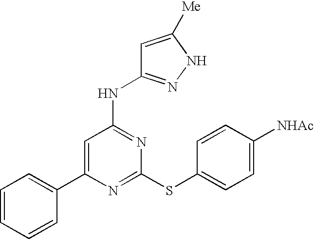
C1(C2=CC=CC=C2)=CC(NC2=NNC([Me])=C2)=NC(SC2=CC=C([NHAc])C=C2)=N1
